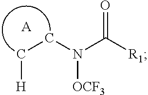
C(CN(C([R1])=O)[OCF3])[H].[A]
